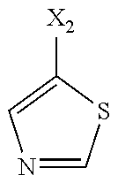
N1=CSC([X2])=C1
